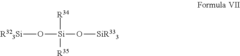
[R323Si]O[Si](O[SiR333])([R35])[R34]
